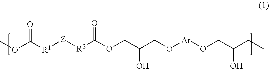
COC([R1][Z][R2]C(OCC(CO[Ar]OCC(CC)O)O)=O)=O
